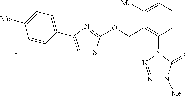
C1=CC=C([Me])C(COC2=NC(C3=CC=C([Me])C(F)=C3)=CS2)=C1N1N=NN([Me])C1=O
